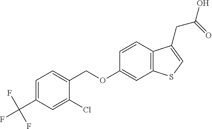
C1=C(C(F)(F)F)C=C(Cl)C(COC2=CC3=C(C=C2)C(CC(=O)O)=CS3)=C1
